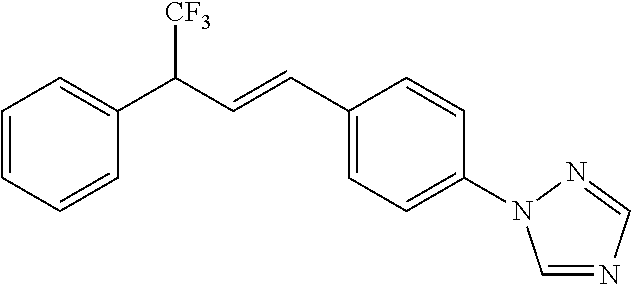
C1=CC=CC(C(C=CC2=CC=C(N3C=NC=N3)C=C2)[CF3])=C1
